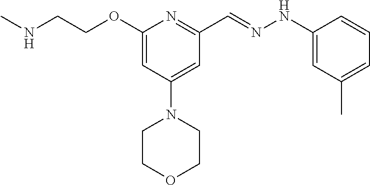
N(CCOC1=CC(N2CCOCC2)=CC(C=NNC2=CC(C)=CC=C2)=N1)C
